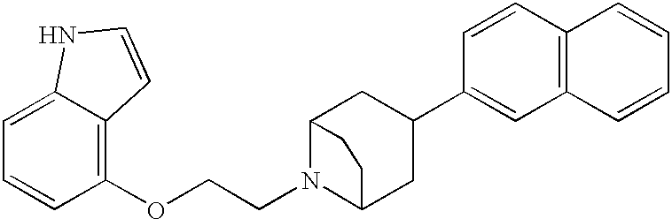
C1=CC(OCCN2C3CC(C4=CC5=C(C=C4)C=CC=C5)CC2CC3)=C2C(=C1)NC=C2
